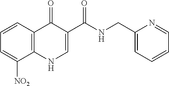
C12=C(NC=C(C(NCC3=CC=CC=N3)=O)C1=O)C([NO2])=CC=C2
